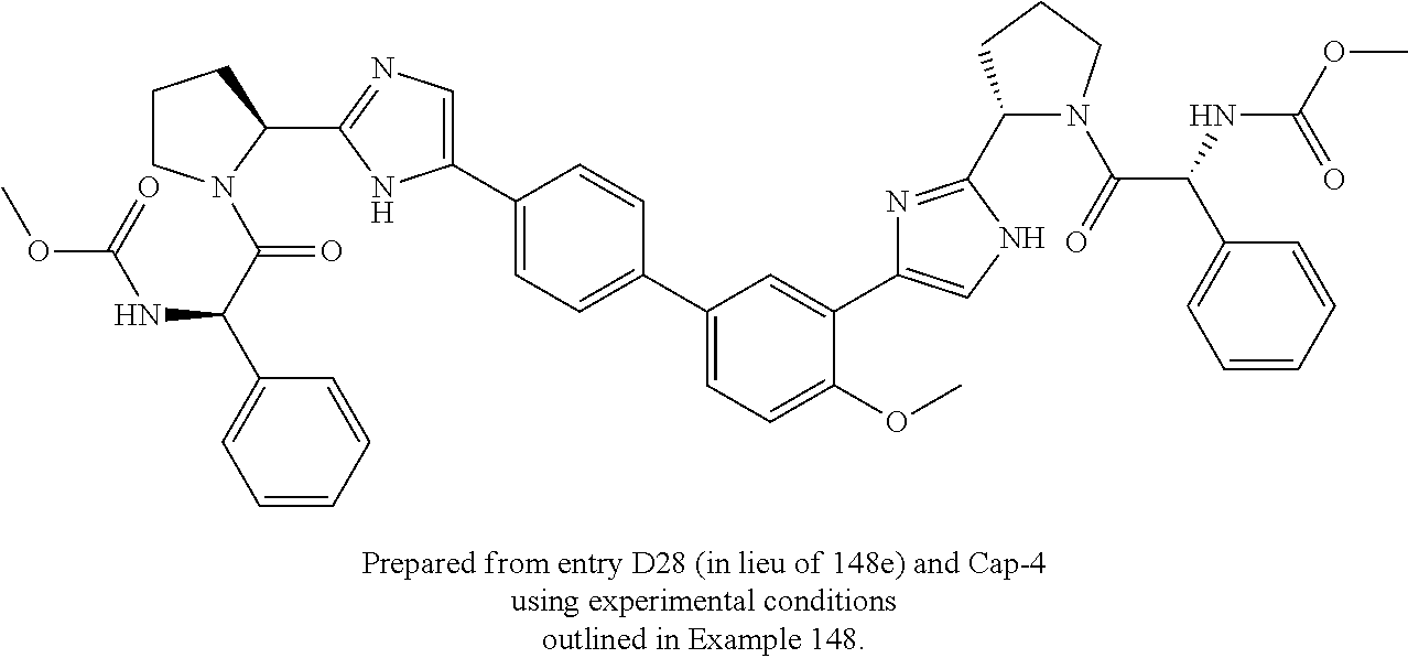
C1=CC=CC(C(C(=O)N2CCCC2C2=NC=C(C3=CC=C(C4=CC=C(OC)C(C5=CNC(C6N(C(=O)C(NC(OC)=O)C7=CC=CC=C7)CCC6)=N5)=C4)C=C3)N2)NC(OC)=O)=C1
